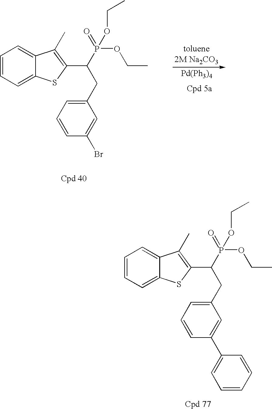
C1=CC=C2C(=C1)C(C)=C(C(P(OCC)(OCC)=O)CC1=CC=CC(C3=CC=CC=C3)=C1)S2.C1=CC=C2C(=C1)C(C)=C(C(P(OCC)(OCC)=O)CC1=CC=CC(Br)=C1)S2.[Pd(Ph3)4]
